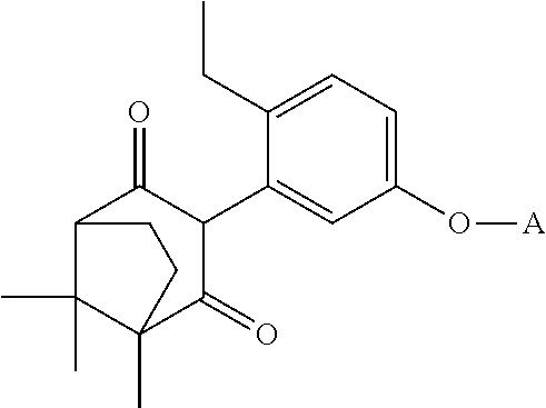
C1(O[A])=CC=C(CC)C(C2C(=O)C3C(C)(C)C(C)(C2=O)CC3)=C1
